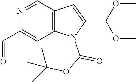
N1=CC2=C(C=C1C=O)N(C(OC(C)(C)C)=O)C(C(OC)OC)=C2
